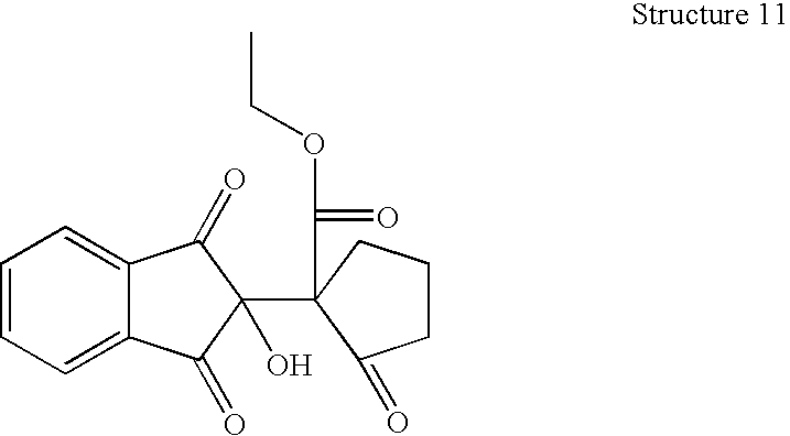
C12=CC=CC=C1C(=O)C(C1(C(=O)OCC)CCCC1=O)(O)C2=O
